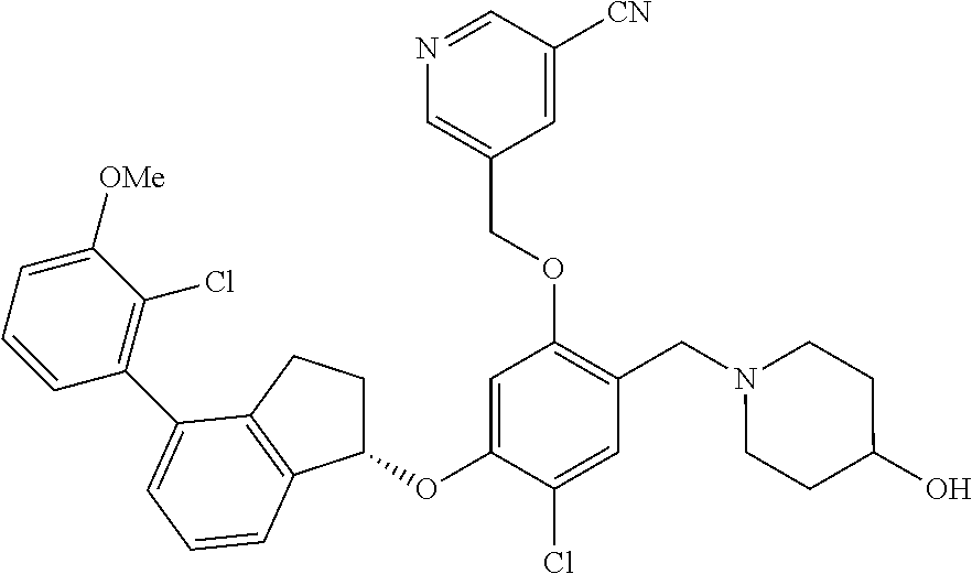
C1=C(OC2CCC3=C2C=CC=C3C2=C(Cl)C([OMe])=CC=C2)C(Cl)=CC(CN2CCC(O)CC2)=C1OCC1=CN=CC([CN])=C1
